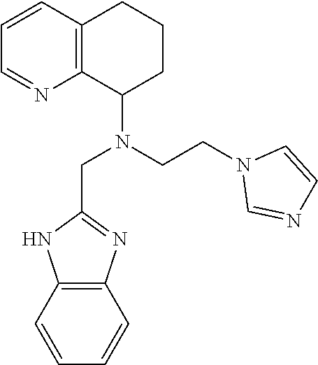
C1=CC2=C(N=C1)C(N(CCN1C=NC=C1)CC1=NC3=C(N1)C=CC=C3)CCC2
